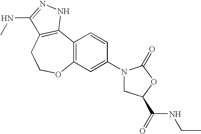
C12=C(C=C(N3CC(C(NCC)=O)OC3=O)C=C1)OCCC1=C2NN=C1NC
